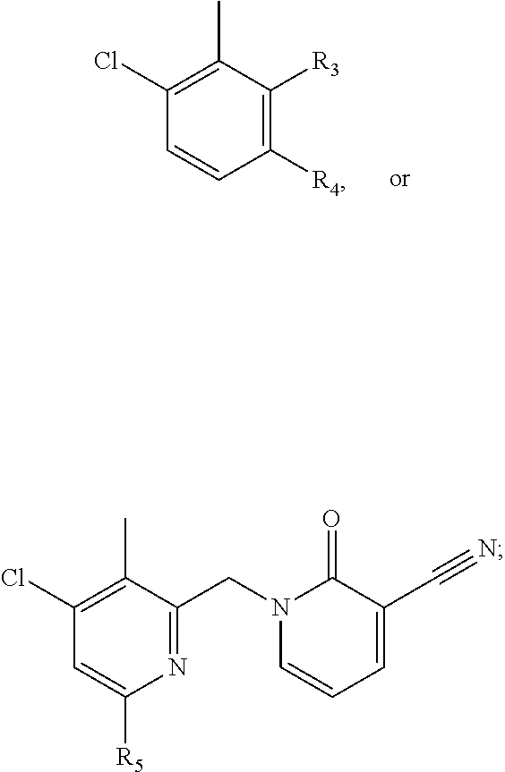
C1([R4])=C([R3])C(C)=C(Cl)C=C1.C1(C)=C(Cl)C=C([R5])N=C1CN1C=CC=C(C#N)C1=O
